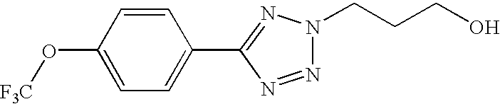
N1=NC(C2=CC=C(O[F3C])C=C2)=NN1CCCO
